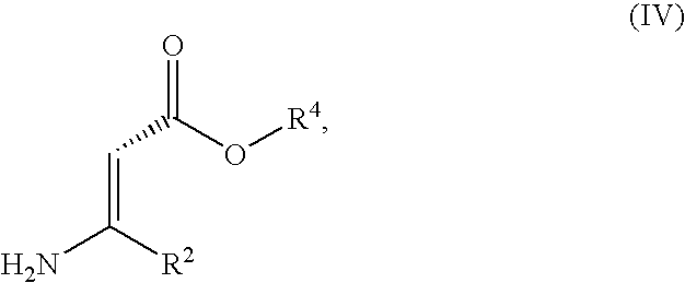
O=C(O[R4])C=C(N)[R2]
